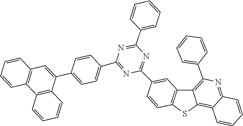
C1=CC(C2=NC(C3=CC=C(C4=CC5=C(C6=C4C=CC=C6)C=CC=C5)C=C3)=NC(C3=CC4=C(SC5=C6C(=NC(C7=CC=CC=C7)=C45)C=CC=C6)C=C3)=N2)=CC=C1
